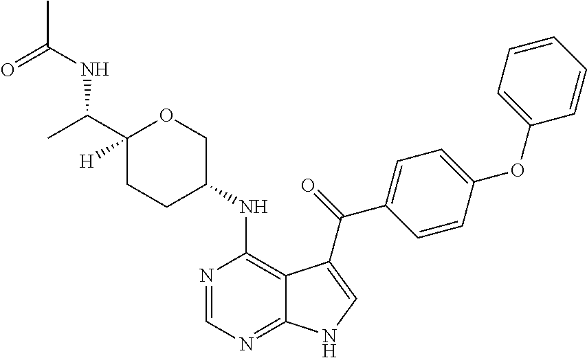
C1(NC2=C3C(=NC=N2)NC=C3C(=O)C2=CC=C(OC3=CC=CC=C3)C=C2)COC(C(NC(C)=O)C)([H])CC1
